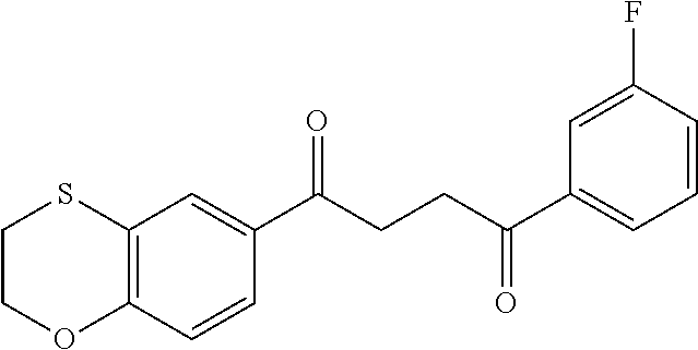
C12=C(C=CC(C(CCC(C3=CC=CC(F)=C3)=O)=O)=C1)OCCS2
